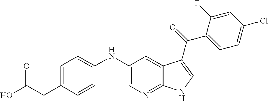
C1(NC2=CC=C(CC(O)=O)C=C2)=CN=C2C(=C1)C(C(=O)C1=CC=C(Cl)C=C1F)=CN2
